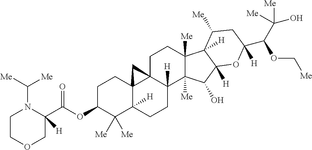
O(C1C([Me])([Me])C2([H])C3(CC1)C1(C([H])(CC2)C2([Me])C([Me])(CC1)C1([H])C([H])(C2O)OC(C(C([Me])(O)[Me])OC[Me])([H])CC1[Me])C3)C(=O)C1([H])N(C([Me])[Me])CCOC1
